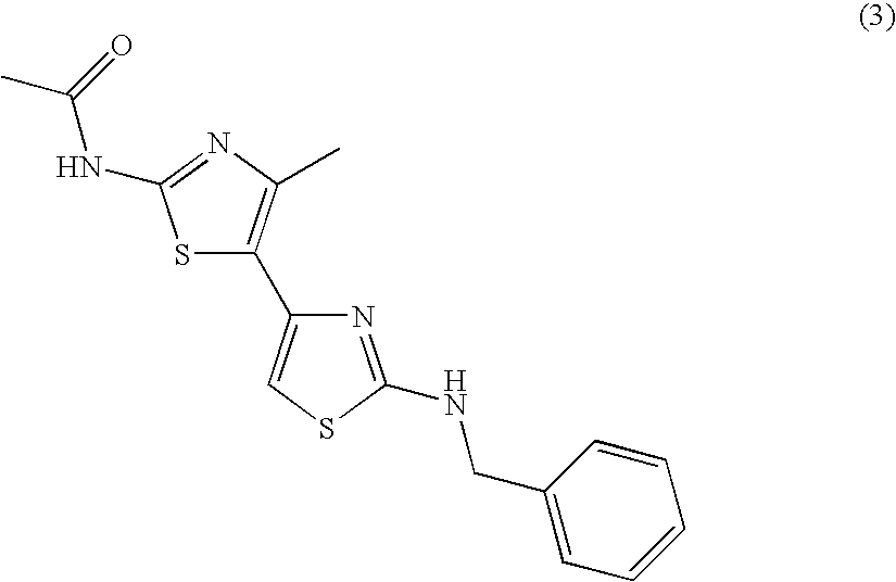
S1C(C2=CSC(NCC3=CC=CC=C3)=N2)=C(C)N=C1NC(C)=O
